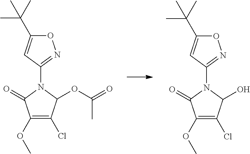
O1C(C(C)(C)C)=CC(N2C(=O)C(OC)=C(Cl)C2O)=N1.O1C(C(C)(C)C)=CC(N2C(=O)C(OC)=C(Cl)C2OC(=O)C)=N1
